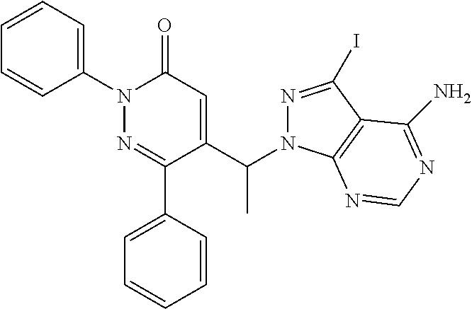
C1=CC(C2=NN(C3=CC=CC=C3)C(=O)C=C2C(C)N2N=C(I)C3=C2N=CN=C3N)=CC=C1
